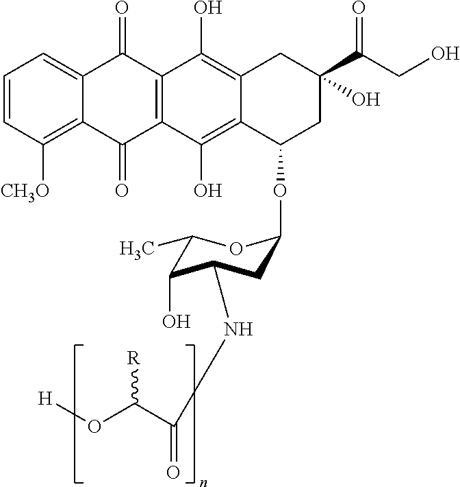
C1=CC([CH3O])=C2C(=C1)C(=O)C1=C(C2=O)C(O)=C2C(=C1O)CC(C(=O)CO)(O)CC2OC1CC(NC(C(O[H])[R])=O)C(O)C(C)O1
